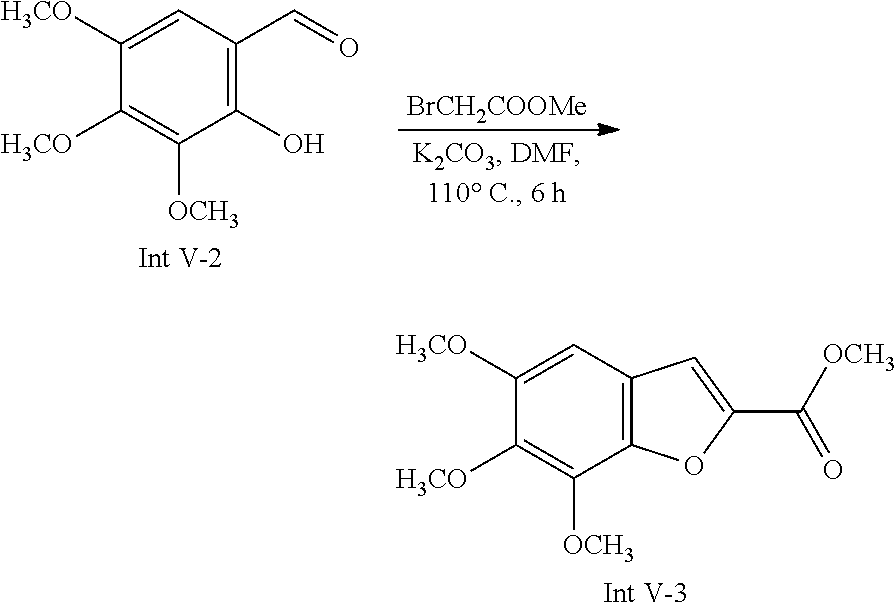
C1=C([H3CO])C([H3CO])=C([OCH3])C2=C1C=C(C(=O)[OCH3])O2.C1=C([H3CO])C([H3CO])=C([OCH3])C(O)=C1C=O.[BrCH2COOMe]
